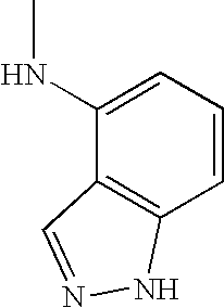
C1(NC)=CC=CC2=C1C=NN2
